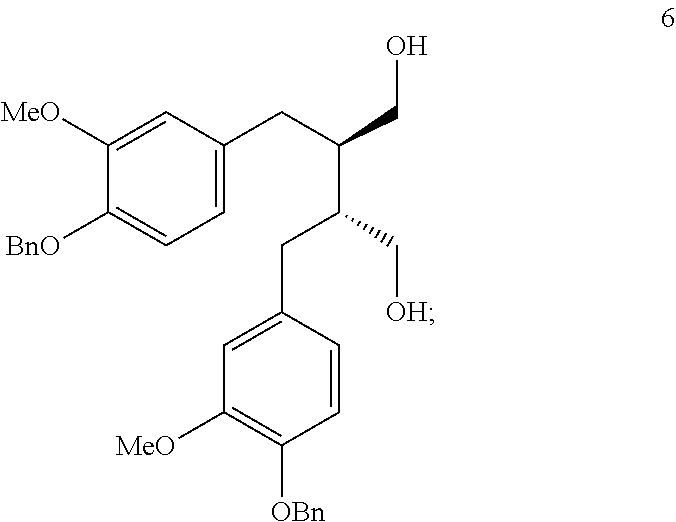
C1([MeO])=CC(CC(C(C[OH])CC2=CC([MeO])=C([OBn])C=C2)CO)=CC=C1[BnO]
